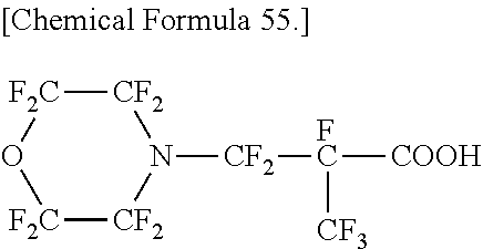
[CF2]1[F2C]O[F2C][CF2]N1[CF2]C([CF3])[COOH].F
